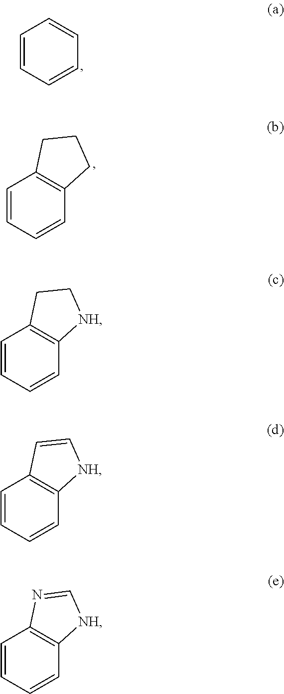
C1=CC=CC=C1.C1=CC=CC2=C1CCC2.C1=CC=CC2=C1CC[NH]2.C1=CC=CC2=C1C=C[NH]2.C1=CC=CC2=C1N=C[NH]2
